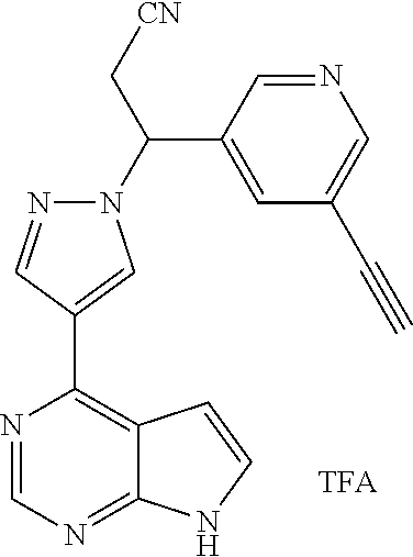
N1(C(C[CN])C2=CC(C#C)=CN=C2)N=CC(C2=C3C(=NC=N2)NC=C3)=C1
